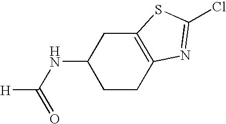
C1CC2=C(CC1NC([H])=O)SC(Cl)=N2
